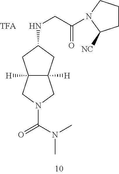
C12([H])C([H])(CC(NCC(=O)N3CCCC3[NC])C1)CN(C(=O)N(C)C)C2.[TFA]
